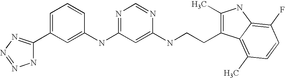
C1(NC2=NC=NC(NCCC3=C(C)NC4=C(F)C=CC(C)=C34)=C2)=CC(C2=NN=NN2)=CC=C1
